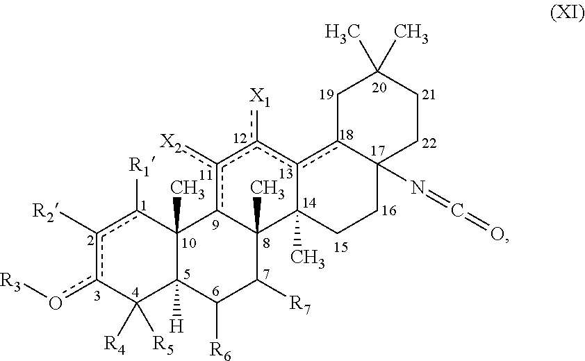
[R4]C1([R5])c(o[R3])c([R2])c([R1])C2(C)c3c([X2])c([X1])c4c5CC(C)(C)CCC5(N=C=O)CCC4(C)C3(C)C([R7])C([R6])C12[H]
